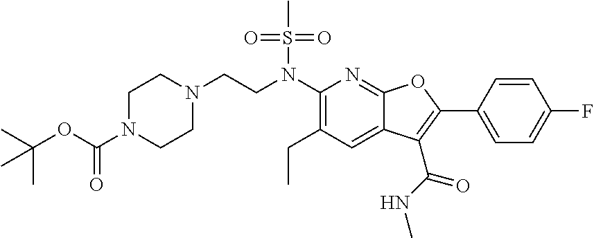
C1(N(CCN2CCN(C(OC(C)(C)C)=O)CC2)S(C)(=O)=O)=C(CC)C=C2C(=N1)OC(C1=CC=C(F)C=C1)=C2C(NC)=O
